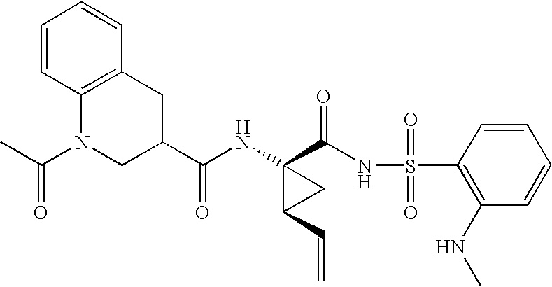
C1(C(NS(C2=C(NC)C=CC=C2)(=O)=O)=O)(NC(=O)C2CC3=C(N(C(=O)C)C2)C=CC=C3)C(C=C)C1
